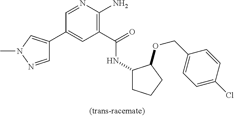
C1(C2=CN(C)N=C2)=CC(C(=O)NC2CCCC2OCC2=CC=C(Cl)C=C2)=C(N)N=C1
